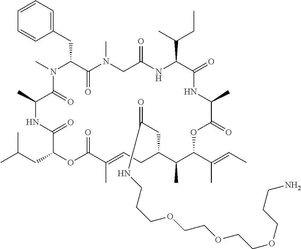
C1=CC=C(CC2C(=O)N(C)CC(=O)NC(C(C)CC)C(=O)NC(C)C(=O)OC(C(C)=CC)C(C)C(CC(=O)NCCCOCCOCCOCCCN)CC=C(C)C(=O)OC(CC(C)C)C(=O)NC(C)C(=O)N2C)C=C1
